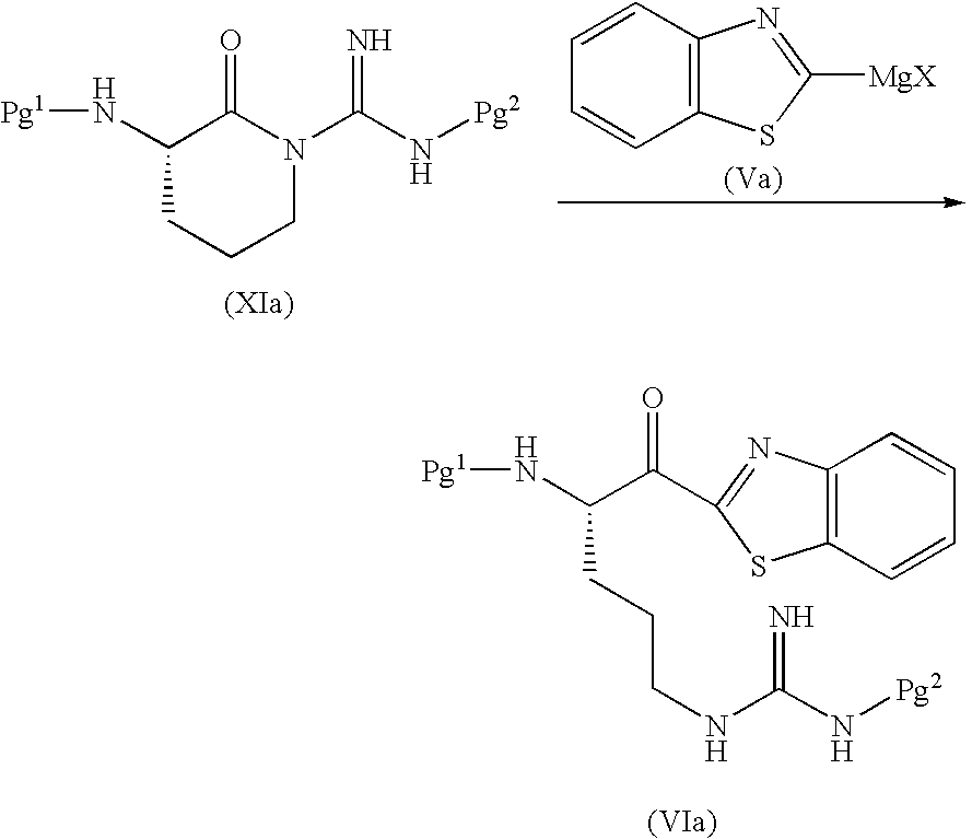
N(C1C(=O)N(C(=N)N[Pg2])CCC1)[Pg1].C12=C(C=CC=C1)N=C([MgX])S2.C12=C(C=CC=C1)SC(C(=O)C(N[Pg1])CCCNC(N[Pg2])=N)=N2
